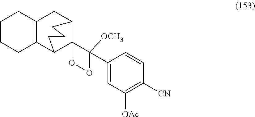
C1(C2([OCH3])C3(C4CC5=C(C3CCC4)CCCC5)OO2)=CC([OAc])=C([CN])C=C1
